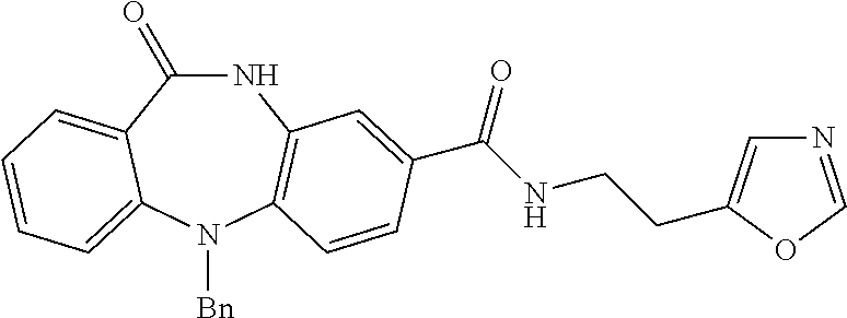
C1(=O)NC2=C(N([Bn])C3=CC=CC=C13)C=CC(C(NCCC1=CN=CO1)=O)=C2
